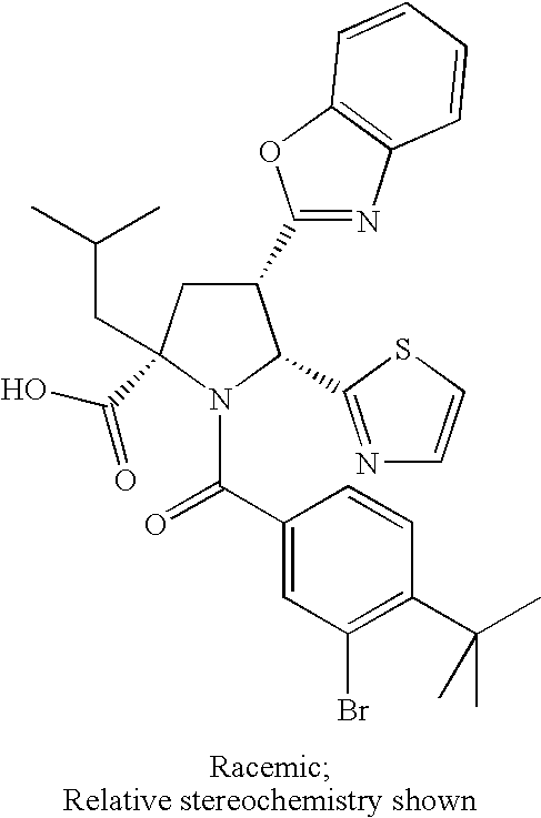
C1(C2=NC3=C(O2)C=CC=C3)CC(CC(C)C)(C(O)=O)N(C(C2=CC(Br)=C(C(C)(C)C)C=C2)=O)C1C1=NC=CS1
